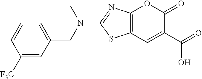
C12=C(C=C(C(O)=O)C(=O)O1)SC(N(CC1=CC=CC([F3C])=C1)C)=N2
